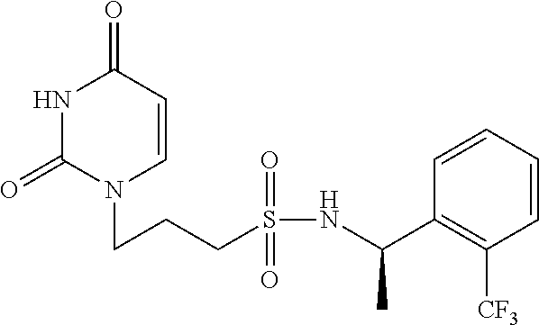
N1C(=O)N(CCCS(NC(C2=C([CF3])C=CC=C2)C)(=O)=O)C=CC1=O
